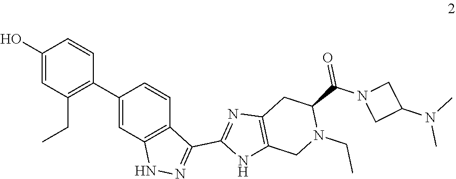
C1(O)=CC(CC)=C(C2=CC3=C(C=C2)C(C2=NC4=C(N2)CN(CC)C(C(N2CC(N(C)C)C2)=O)C4)=NN3)C=C1
